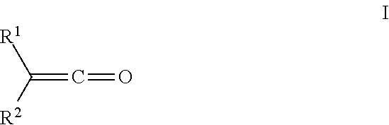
[R1]C([R2])=C=O
